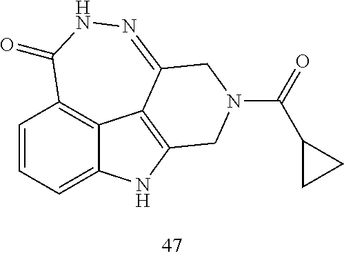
C1=CC=C2C3=C1C(=O)NN=C1C3=C(N2)CN(C(=O)C2CC2)C1
